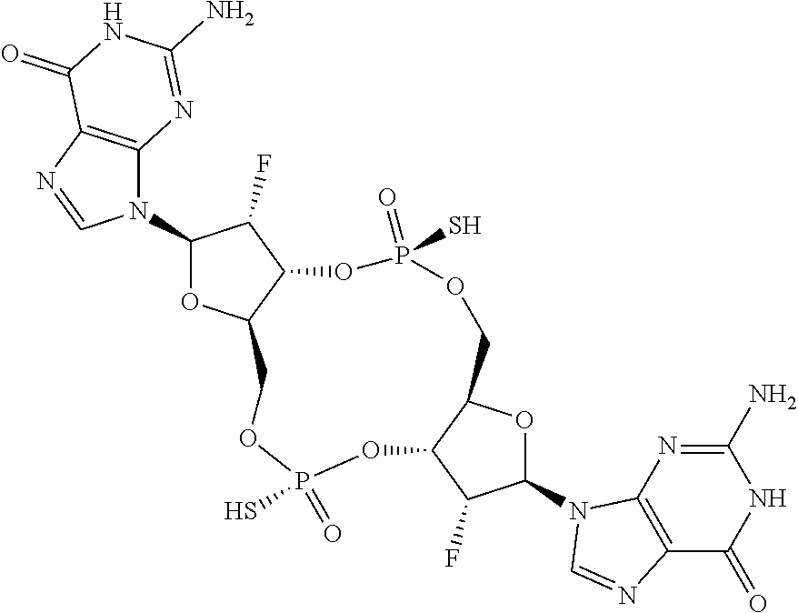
N1(C2OC3C(C2F)OP(=O)(S)OCC2C(OP(=O)(S)OC3)C(F)C(N3C4=C(C(=O)NC(N)=N4)N=C3)O2)C2=C(N=C1)C(=O)NC(N)=N2
